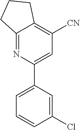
C12=NC(C3=CC=CC(Cl)=C3)=CC([CN])=C1CCC2
